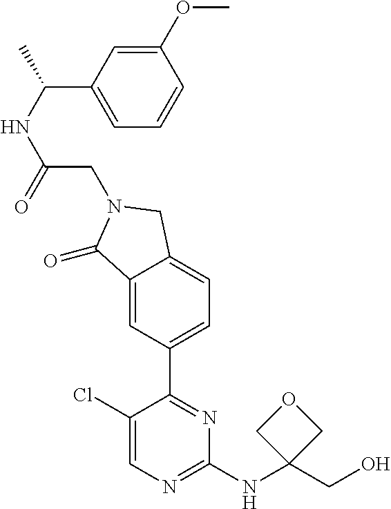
C1(Cl)=CN=C(NC2(CO)COC2)N=C1C1=CC=C2C(=C1)C(=O)N(CC(NC(C)C1=CC=CC(OC)=C1)=O)C2
